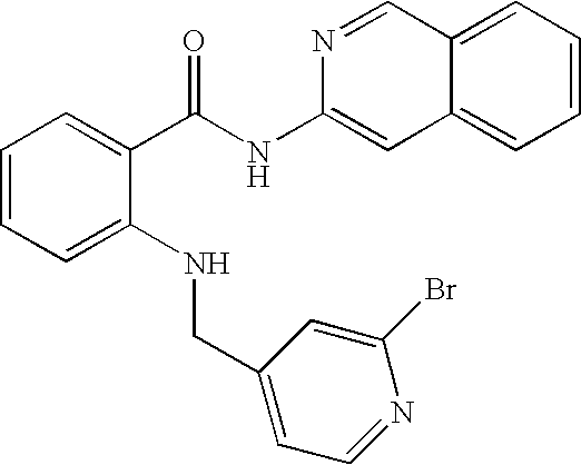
C1=CC=C(NCC2=CC=NC(Br)=C2)C(C(NC2=CC3=CC=CC=C3C=N2)=O)=C1
